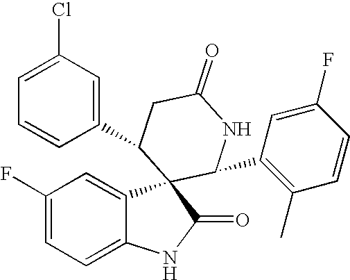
C1(F)=CC=C2C(=C1)C1(C(=O)N2)C(C2=C(C)C=CC(F)=C2)NC(=O)CC1C1=CC(Cl)=CC=C1
